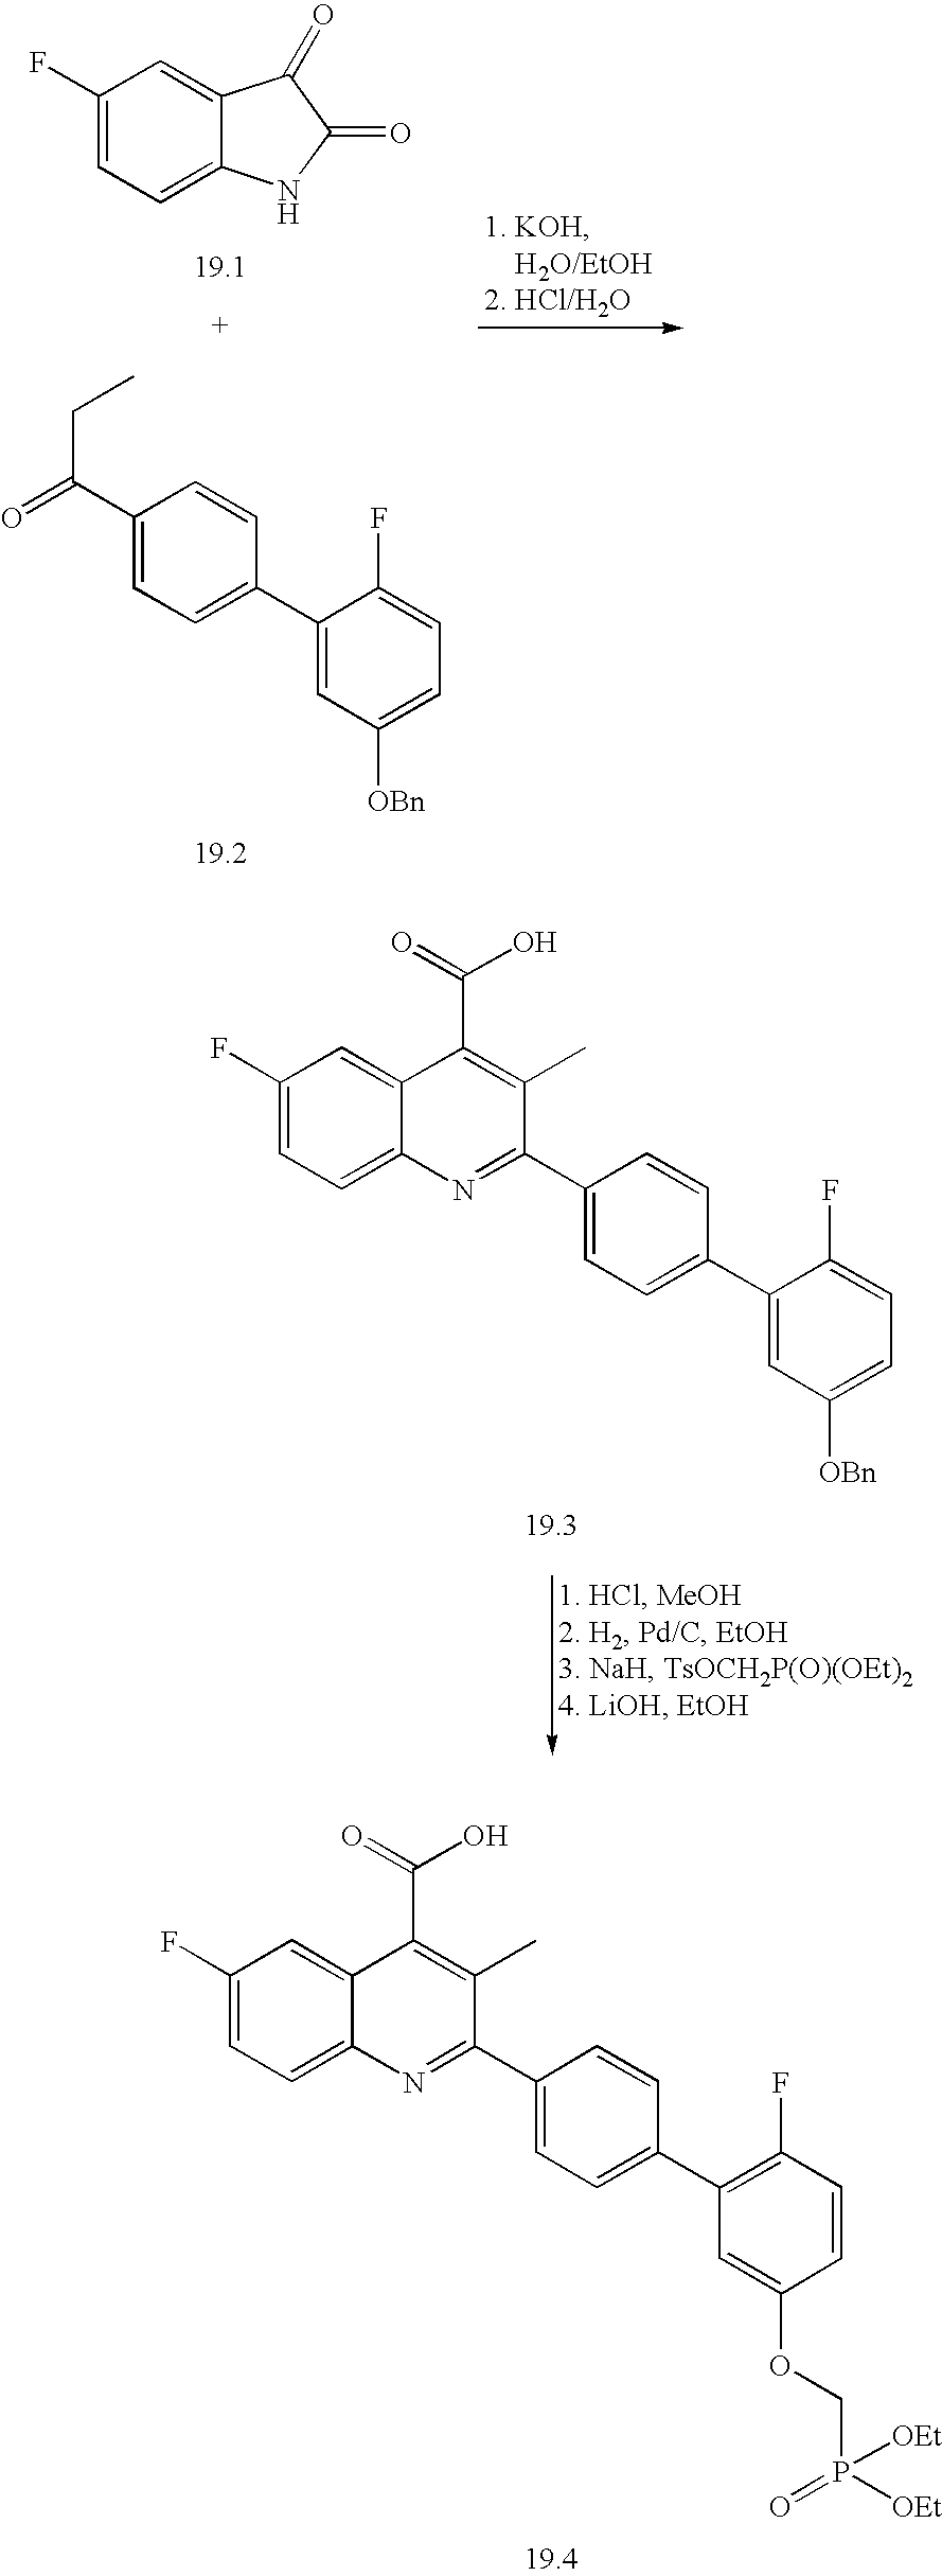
C1(F)=CC=C2C(=C1)C(=O)C(=O)N2.C1(C(CC)=O)=CC=C(C2=CC([OBn])=CC=C2F)C=C1.C1(C2=NC3=CC=C(F)C=C3C(C(O)=O)=C2C)=CC=C(C2=CC([OBn])=CC=C2F)C=C1.C1(C2=NC3=CC=C(F)C=C3C(C(O)=O)=C2C)=CC=C(C2=C(F)C=CC(OCP([OEt])(=O)[OEt])=C2)C=C1
